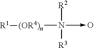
[R2]N([(OR4)n][R1])([R3])->O
